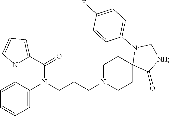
C1=C2C(=CC=C1)N1C(=CC=C1)C(=O)N2CCCN1CCC2(CC1)C(=O)[NH]CN2C1=CC=C(F)C=C1
